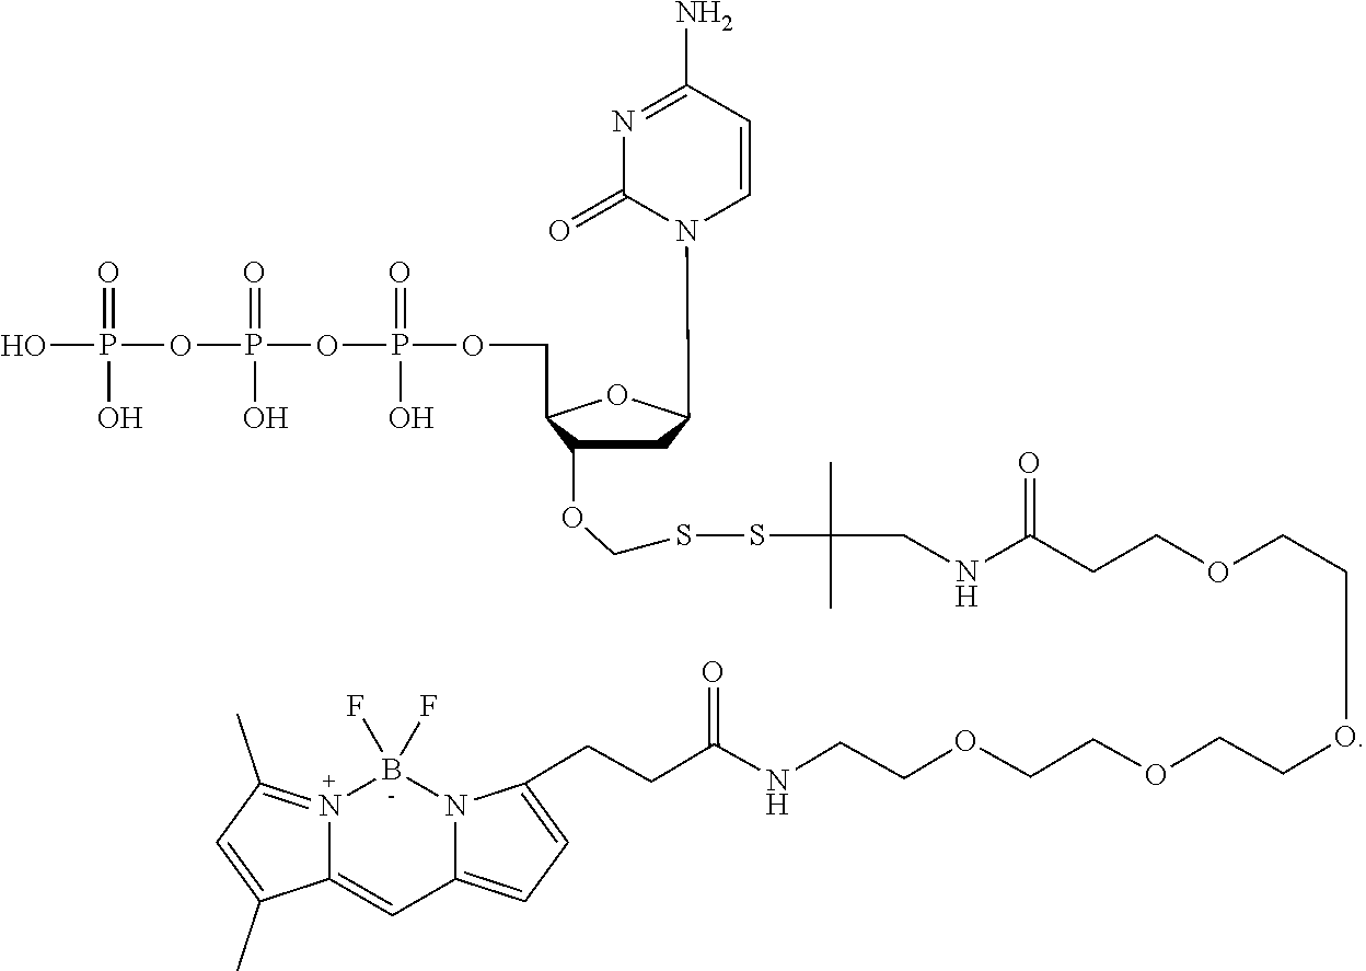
C1C(OCSSC(C)(C)CNC(CCOCCOCCOCCOCCNC(CCC2=CC=C3C=C4N(=C(C)C=C4C)B(F)(F)N32)=O)=O)C(COP(=O)(O)OP(=O)(O)OP(=O)(O)O)OC1N1C=CC(N)=NC1=O
